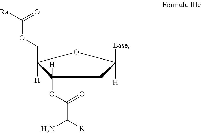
C1(OC(=O)C(N)[R])([H])C([H])(COC([Ra])=O)OC([H])([Base])C1
